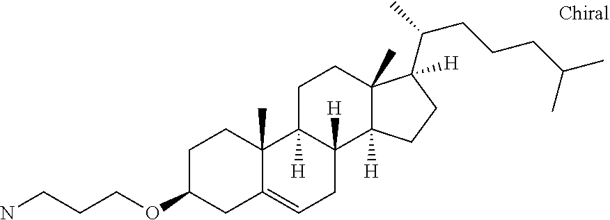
C12(C)C([H])(C3([H])C([H])(CC1)C1(C)C(=CC3)CC(OCCCN)CC1)CCC2(C(C)CCCC(C)C)[H]
